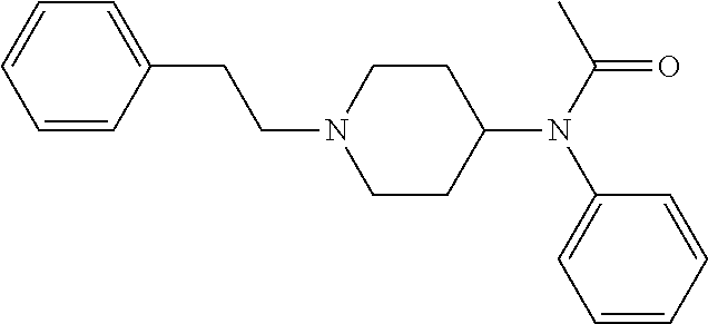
C1(CCN2CCC(N(C3=CC=CC=C3)C(C)=O)CC2)=CC=CC=C1
